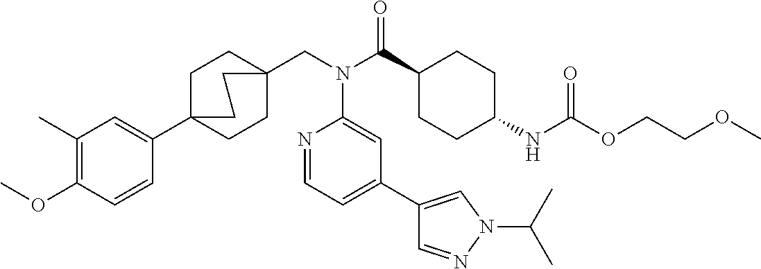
C1(C)=C(OC)C=CC(C23CCC(CN(C(C4CCC(NC(OCCOC)=O)CC4)=O)C4=CC(C5=CN(C(C)C)N=C5)=CC=N4)(CC2)CC3)=C1
